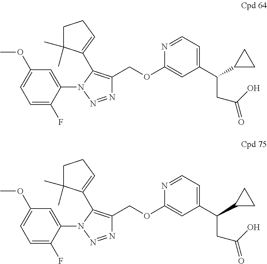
N1=NN(C2=CC(OC)=CC=C2F)C(C2=CCCC2(C)C)=C1COC1=CC(C(C2CC2)CC(=O)O)=CC=N1.N1=NN(C2=CC(OC)=CC=C2F)C(C2=CCCC2(C)C)=C1COC1=CC(C(C2CC2)CC(=O)O)=CC=N1
